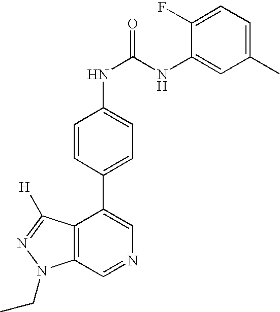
C12=C(C=NC=C1C1=CC=C(NC(=O)NC3=CC(C)=CC=C3F)C=C1)N(CC)N=C2[H]
